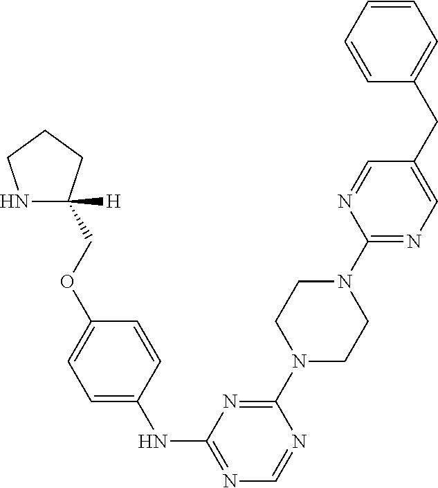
C1=NC(N2CCN(C3=NC(NC4=CC=C(OCC5([H])NCCC5)C=C4)=NC=N3)CC2)=NC=C1CC1=CC=CC=C1
